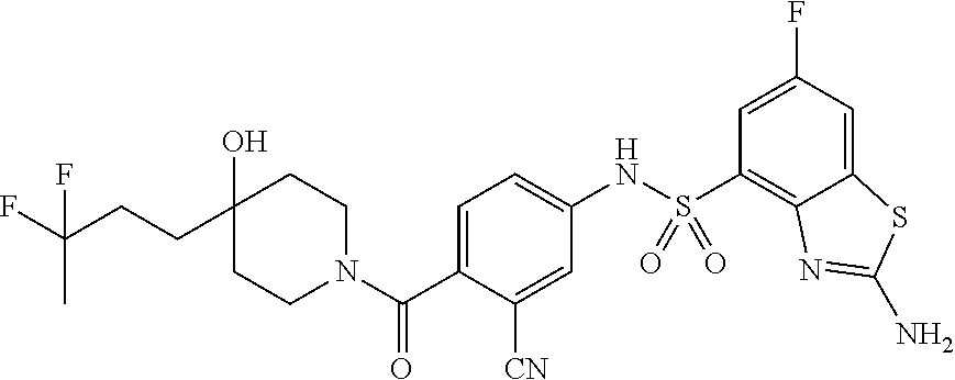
C1(O)(CCC(F)(C)F)CCN(C(C2=CC=C(NS(C3=C4C(=CC(F)=C3)SC(N)=N4)(=O)=O)C=C2[CN])=O)CC1
